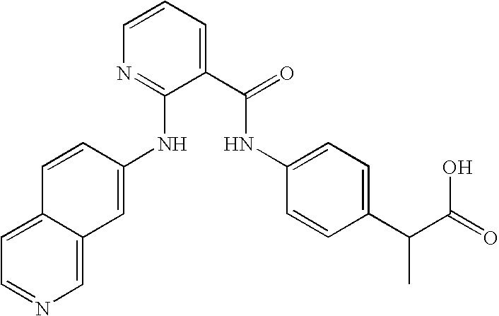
C12=CC=NC=C1C=C(NC1=NC=CC=C1C(=O)NC1=CC=C(C(C(=O)O)C)C=C1)C=C2
